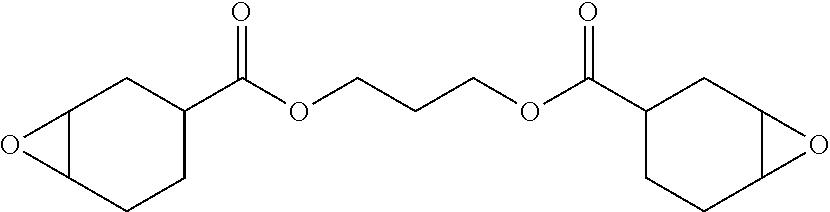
C12C(CCC(C(OCCCOC(C3CCC4C(C3)O4)=O)=O)C1)O2
